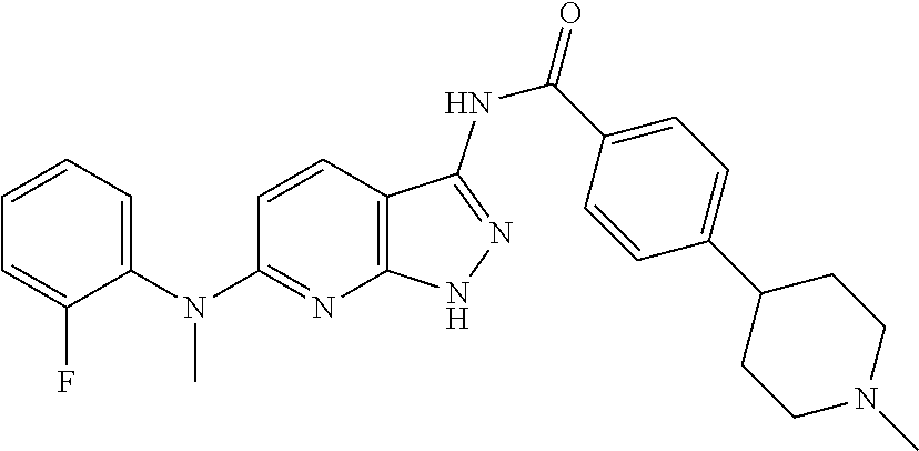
C1(N(C2=NC3=C(C=C2)C(NC(=O)C2=CC=C(C4CCN(C)CC4)C=C2)=NN3)C)=CC=CC=C1F
